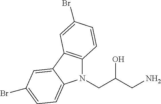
N1(CC(CN)O)C2=C(C3=CC(Br)=CC=C13)C=C(Br)C=C2
